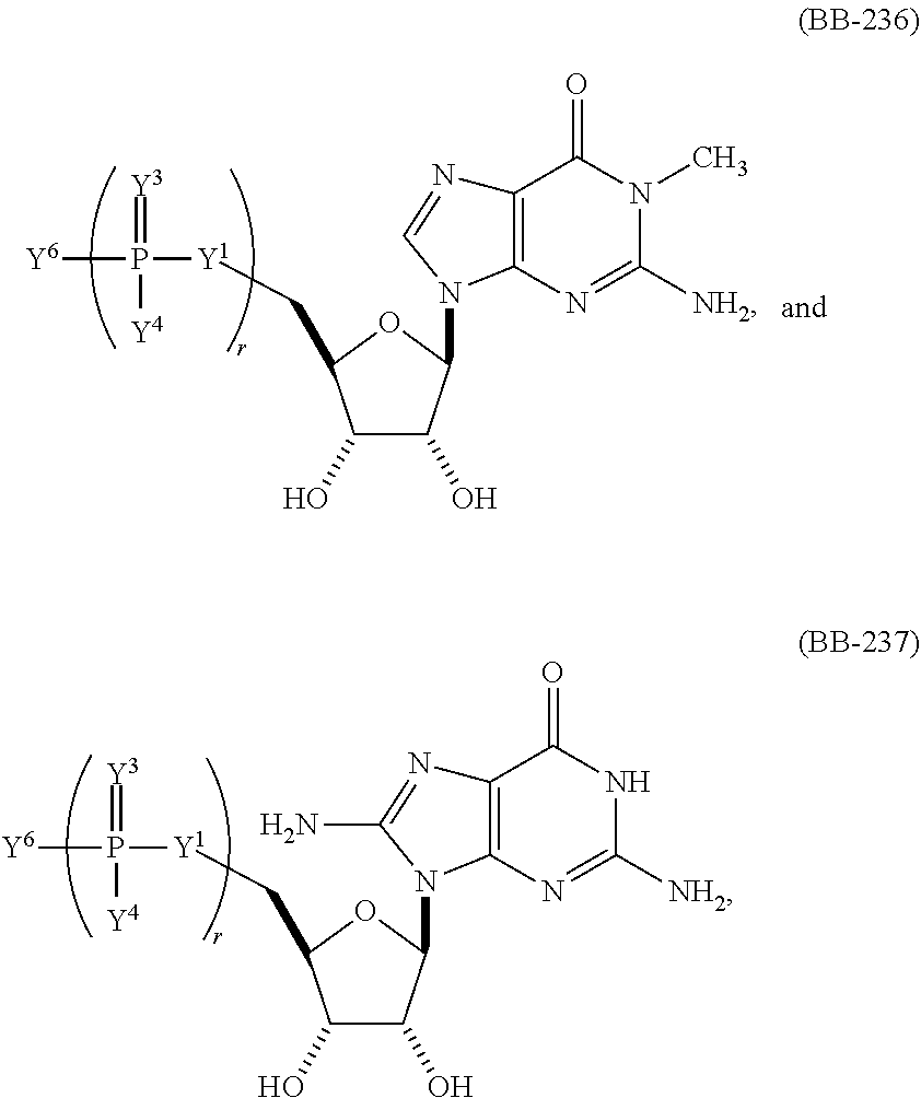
C1(O)C(O)C(N2C3=C(C(=O)NC([NH2])=N3)N=C2N)OC1C[Y1]P(=[Y3])([Y6])[Y4].C1(O)C(O)C(N2C3=C(C(=O)N(C)C([NH2])=N3)N=C2)OC1C[Y1]P(=[Y3])([Y6])[Y4]
